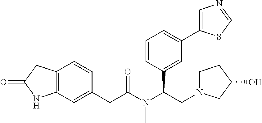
C12=C(C=C(CC(N(C(CN3CCC(O)C3)C3=CC(C4=CN=CS4)=CC=C3)C)=O)C=C1)NC(=O)C2
